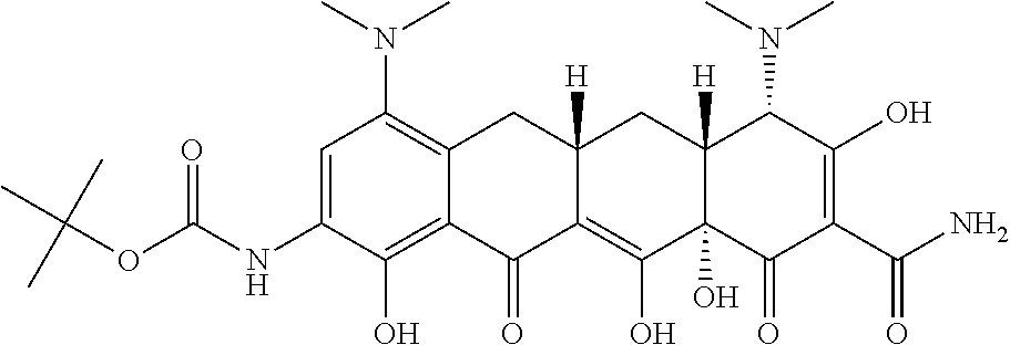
C1=C(NC(OC(C)(C)C)=O)C(O)=C2C(=C1N(C)C)CC1([H])C(=C(O)C3(O)C([H])(C1)C(N(C)C)C(O)=C(C(N)=O)C3=O)C2=O
